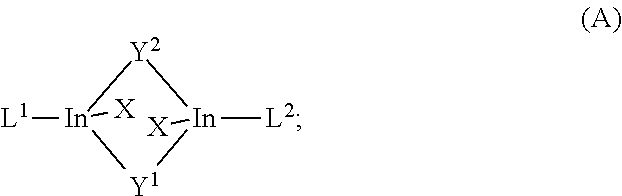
[X][In]1([L1])[Y2][In]([X])([L2])[Y1]1
